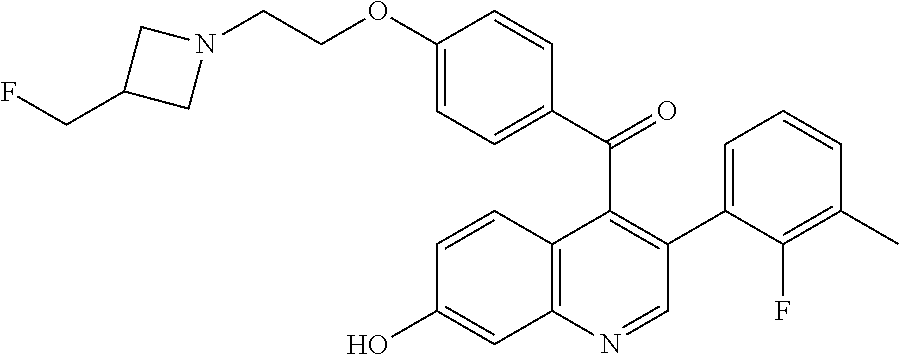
C1(OCCN2CC(CF)C2)=CC=C(C(C2=C(C3=CC=CC(C)=C3F)C=NC3=C2C=CC(O)=C3)=O)C=C1
